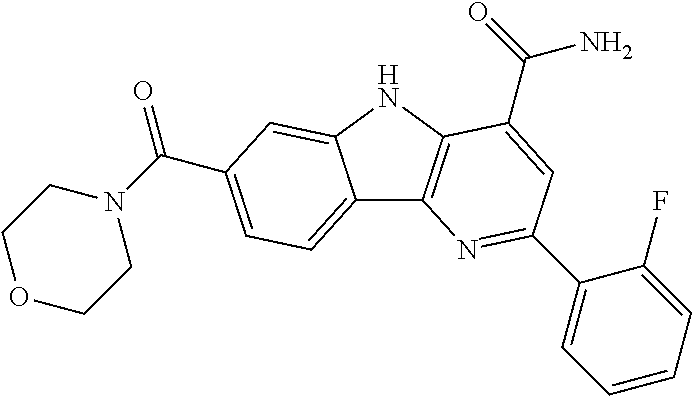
C12=CC=C(C(N3CCOCC3)=O)C=C1NC1=C2N=C(C2=CC=CC=C2F)C=C1C(=O)N
